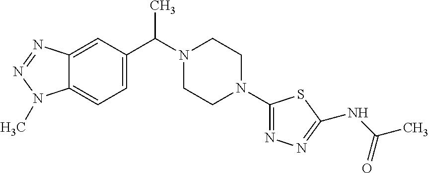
C12=CC(C(N3CCN(C4=NN=C(NC(C)=O)S4)CC3)C)=CC=C1N(C)N=N2
